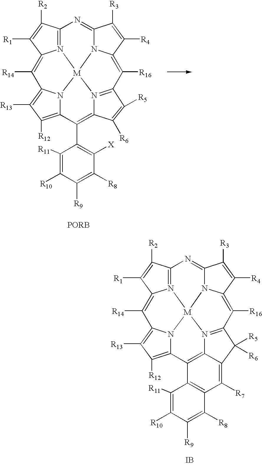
C12=N3C(=C([R14])C4=C([R13])C([R12])=C5N4[M]34N3C(=N1)C([R3])=C([R4])C3=C([R16])C1=N4C3=C5C4=C(C([R8])=C([R9])C([R10])=C4[R11])C([R7])=C3C1([R5])[R6])C([R1])=C2[R2].[IB].C12=N3C(=C([R14])C4=C([R13])C([R12])=C5N4[M]34N3C(=N1)C([R3])=C([R4])C3=C([R16])C1=N4C(=C5C3=C([X])C([R8])=C([R9])C([R10])=C3[R11])C([R6])=C1[R5])C([R1])=C2[R2]
